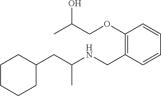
C1(CC(NCC2=C(OCC(C)O)C=CC=C2)C)CCCCC1
